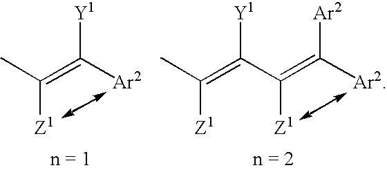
C(=C([Ar2])[Y1])(C)[Z1].C(=C(C(=C([Ar2])[Ar2])[Z1])[Y1])(C)[Z1]
